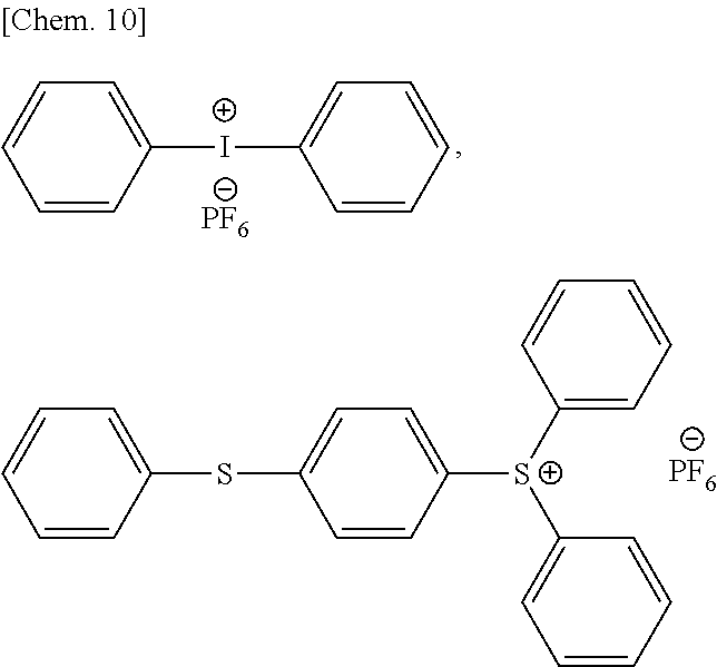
C1([I+]C2=CC=CC=C2)=CC=CC=C1.[PF6].C1(SC2=CC=C([S+](C3=CC=CC=C3)C3=CC=CC=C3)C=C2)=CC=CC=C1.[PF6]
